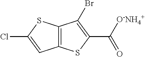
C12=C(SC(C([O-NH4+])=O)=C1Br)C=C(Cl)S2
